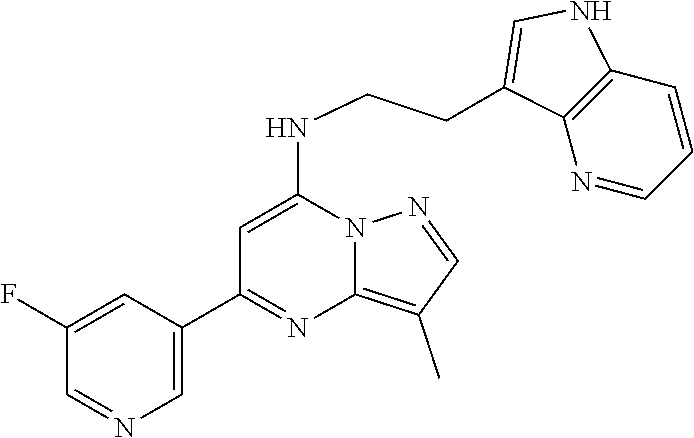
C1(C2=NC3=C(C)C=NN3C(NCCC3=CNC4=C3N=CC=C4)=C2)=CN=CC(F)=C1
